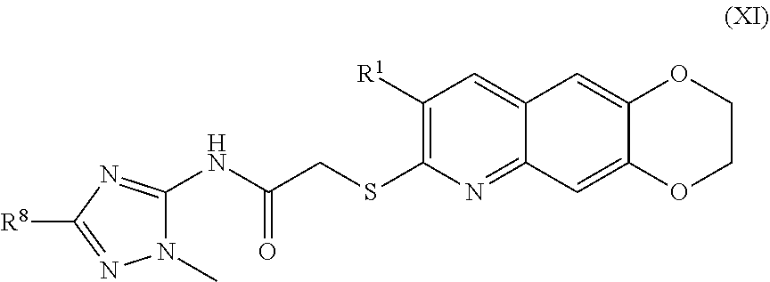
C1(NC(CSC2=C([R1])C=C3C(=N2)C=C2C(=C3)OCCO2)=O)=NC([R8])=NN1C
